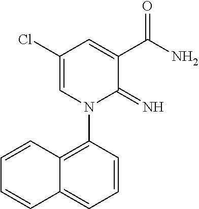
C1(Cl)=CN(C2=C3C(=CC=C2)C=CC=C3)C(=N)C(C(N)=O)=C1
